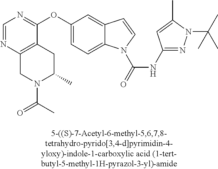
O(C1=CC=C2C(=C1)C=CN2C(=O)NC1=NN(C(C)(C)C)C(C)=C1)C1=NC=NC2=C1CC(C)N(C(C)=O)C2
